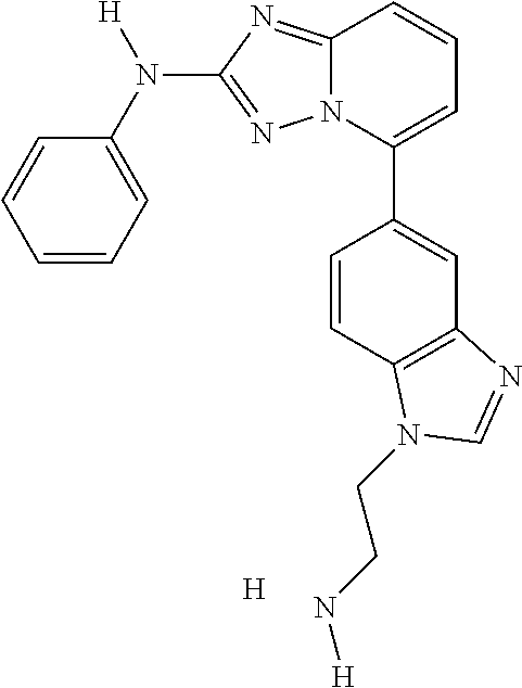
C1=CC=C(N([H])C2=NN3C(=N2)C=CC=C3C2=CC3=C(C=C2)N(CCN[H])C=N3)C=C1.[H]
